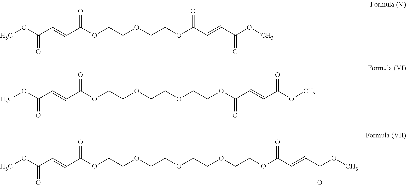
COC(C=CC(OCCOCCOC(C=CC(OC)=O)=O)=O)=O.COC(C=CC(OCCOCCOCCOC(C=CC(OC)=O)=O)=O)=O.COC(C=CC(OCCOCCOCCOCCOC(C=CC(OC)=O)=O)=O)=O
